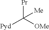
[Pr]C([OMe])([Pyd])[Me]
